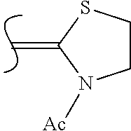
C=C1N([Ac])CCS1
